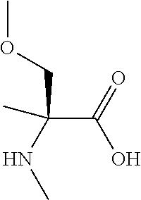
C(C(NC)(COC)C)(O)=O
